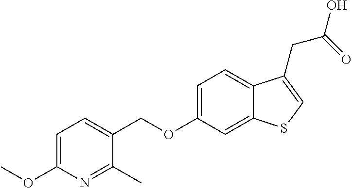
C1=C(OC)N=C(C)C(COC2=CC=C3C(=C2)SC=C3CC(O)=O)=C1
